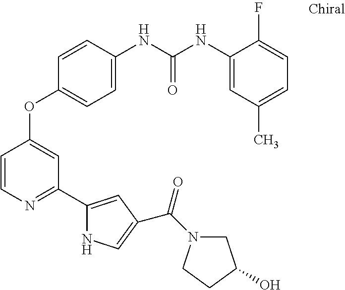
C1=C(NC(NC2=CC(C)=CC=C2F)=O)C=CC(OC2=CC(C3=CC(C(N4CC(O)CC4)=O)=CN3)=NC=C2)=C1
